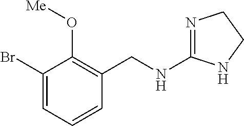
C1(Br)=CC=CC(CNC2=NCCN2)=C1O[Me]
